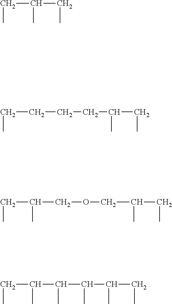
C(C(C)CC)C.C(CCCC(C)CC)C.C(CC)(C)COCC(CC)C.C(CC)(C)C(C(C(CC)C)C)C
